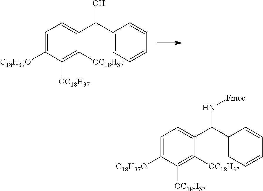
C1=C([C18H37O])C([OC18H37])=C([OC18H37])C(C(C2=CC=CC=C2)O)=C1.C1=C([C18H37O])C([OC18H37])=C([OC18H37])C(C(C2=CC=CC=C2)N[Fmoc])=C1
